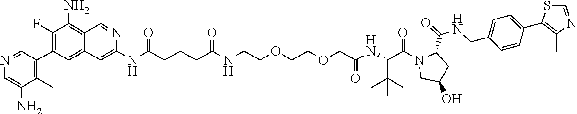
N(C(CCCC(NCCOCCOCC(NC(C(N1CC(O)CC1C(=O)NCC1=CC=C(C2=C(C)N=CS2)C=C1)=O)C(C)(C)C)=O)=O)=O)C1=CC2=CC(C3=C(C)C(N)=CN=C3)=C(F)C(N)=C2C=N1
